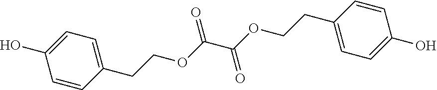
C1=C(CCOC(C(OCCC2=CC=C(O)C=C2)=O)=O)C=CC(O)=C1
